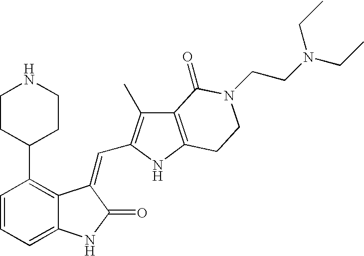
C1=CC(C2CCNCC2)=C2C(=C1)NC(=O)C2=CC1=C(C)C2=C(N1)CCN(CCN(CC)CC)C2=O
